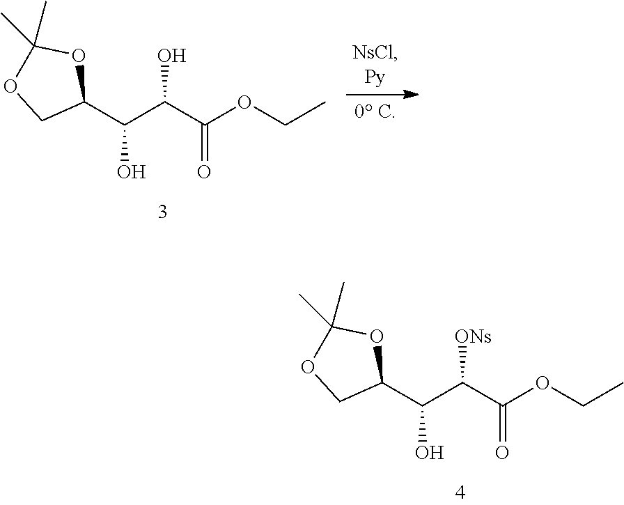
C(C(C(OCC)=O)O)(C1OC(C)(C)OC1)O.C(C(C(OCC)=O)[ONs])(C1OC(C)(C)OC1)O
